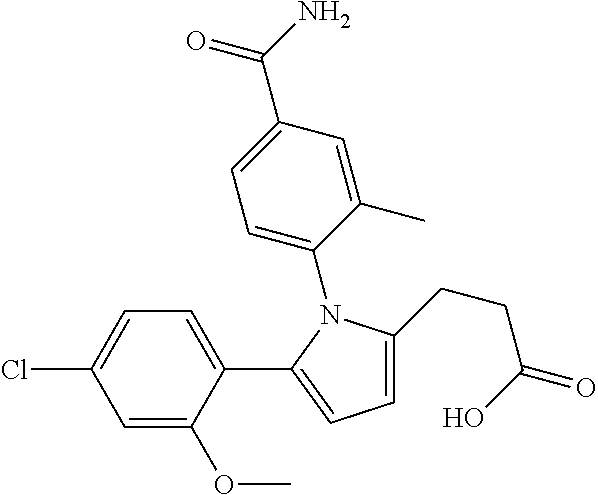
C1(C2=CC=C(CCC(O)=O)N2C2=CC=C(C(N)=O)C=C2C)=CC=C(Cl)C=C1OC
